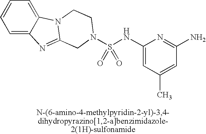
C1=CC=C2C(=C1)N=C1N2CCN(S(NC2=CC(C)=CC(N)=N2)(=O)=O)C1
